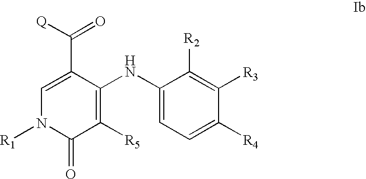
C1=C(C([Q])=O)C(NC2=CC=C([R4])C([R3])=C2[R2])=C([R5])C(=O)N1[R1]
